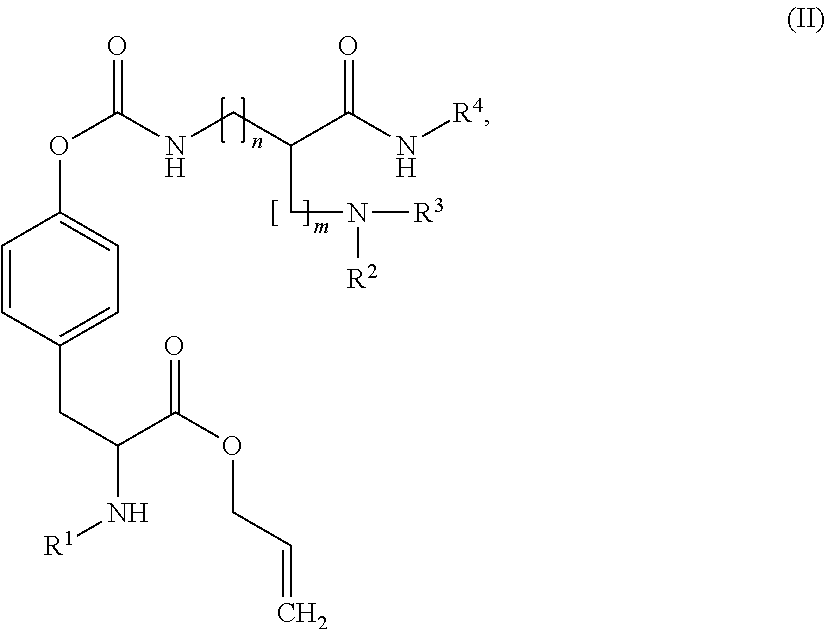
C1=CC(CC(C(OCC=C)=O)N[R1])=CC=C1OC(=O)NCC(C(N[R4])=O)CN([R2])[R3]
